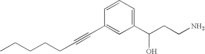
C1(C(CCN)O)=CC=CC(C#CCCCCC)=C1
